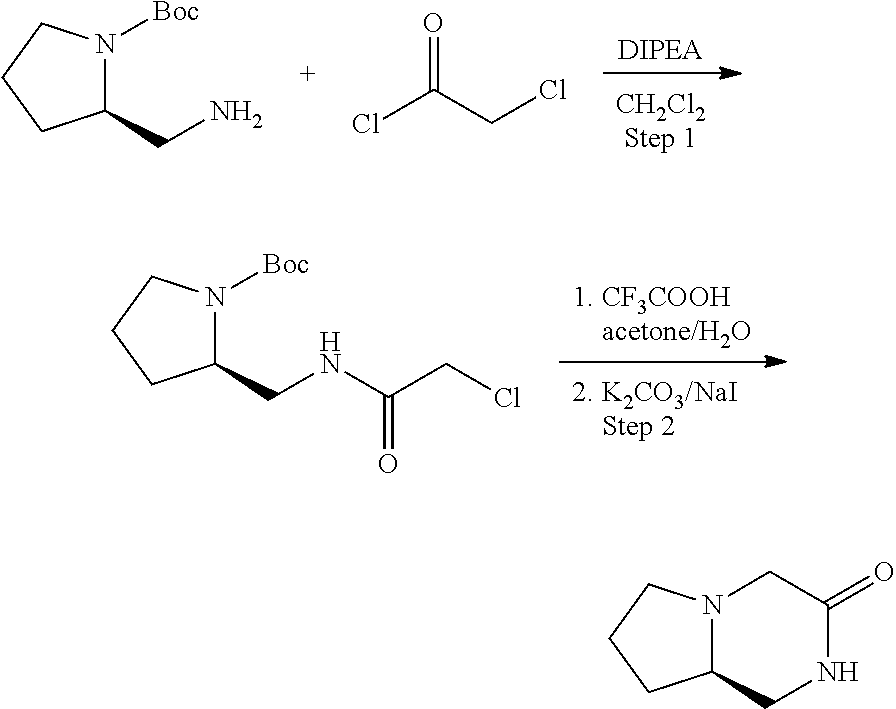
[DIPEA].C1(CN)N([Boc])CCC1.ClC(=O)CCl.[1. CF3COOH    acetone/H2O].C1(CNC(=O)CCl)N([Boc])CCC1.C12N(CCC1)CC(=O)NC2
